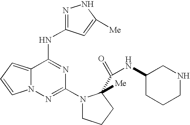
C12=CC=CN1N=C(N1CCCC1(C(=O)NC1CCCNC1)[Me])N=C2NC1=NNC([Me])=C1
